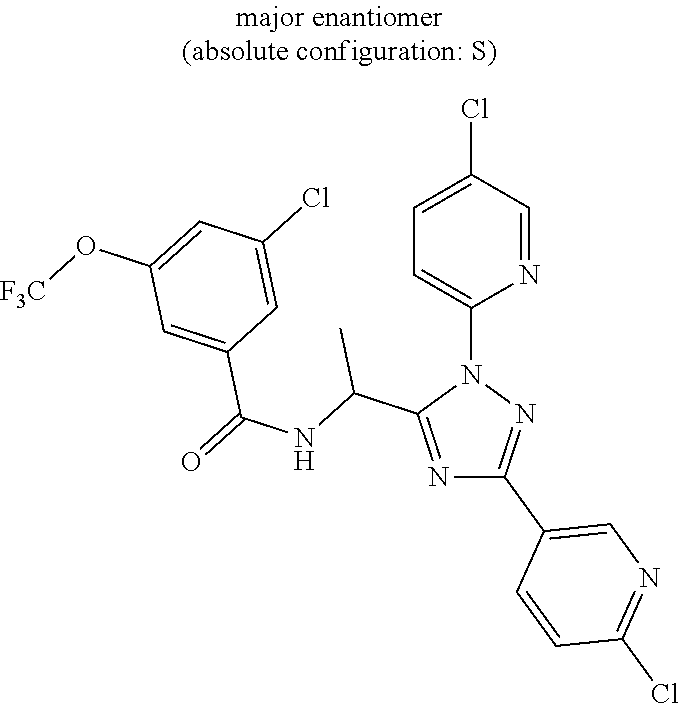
N1=C(C(NC(=O)C2=CC(O[F3C])=CC(Cl)=C2)C)N(C2=CC=C(Cl)C=N2)N=C1C1=CN=C(Cl)C=C1
